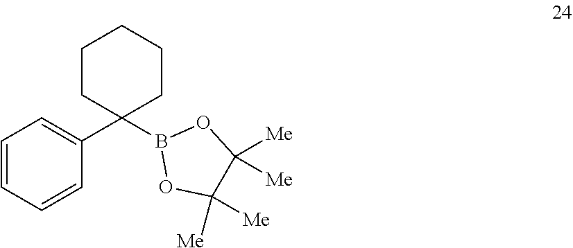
C1=CC=CC(C2(B3OC([Me])([Me])C([Me])([Me])O3)CCCCC2)=C1
